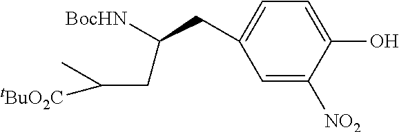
C1=C(CC(CC(C)[tBuO2C])[BocHN])C=C([NO2])C(O)=C1
